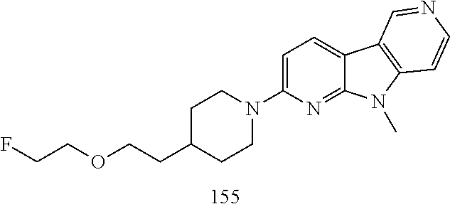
C1=C(N2CCC(CCOCCF)CC2)N=C2C(=C1)C1=C(N2C)C=CN=C1
